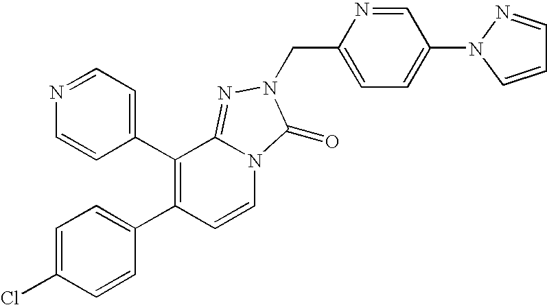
C1(C2=C(C3=CC=C(Cl)C=C3)C=CN3C2=NN(CC2=CC=C(N4C=CC=N4)C=N2)C3=O)=CC=NC=C1
